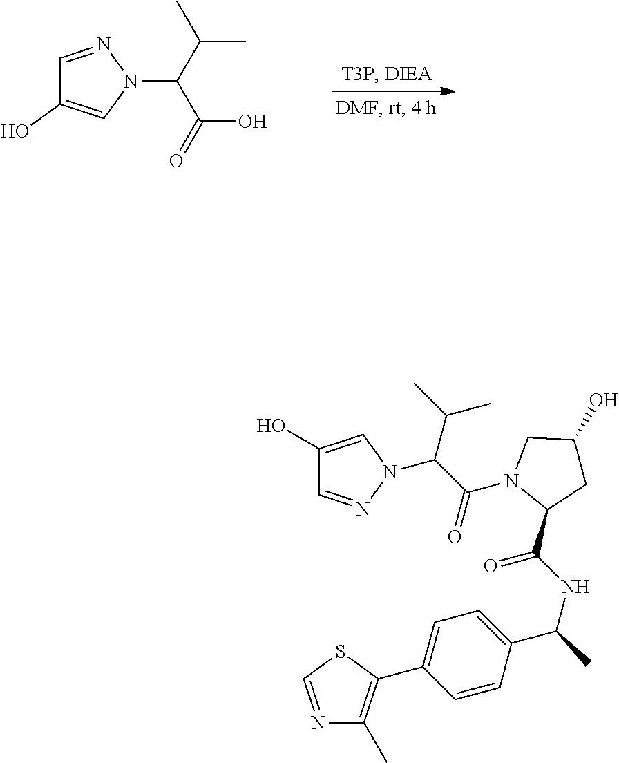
C1=NN(C(C(C)C)C(=O)O)C=C1O.C1(O)=CN(C(C(N2C(C(NC(C)C3=CC=C(C4=C(C)N=CS4)C=C3)=O)CC(O)C2)=O)C(C)C)N=C1
